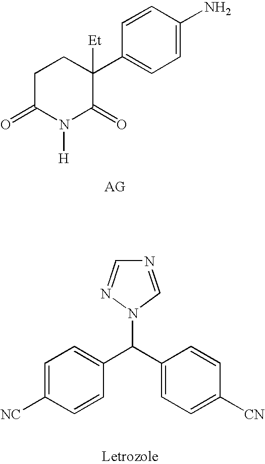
C1C(=O)N([H])C(=O)C(C2=CC=C(N)C=C2)([Et])C1.C1=C([NC])C=CC(C(C2=CC=C([CN])C=C2)N2N=CN=C2)=C1
